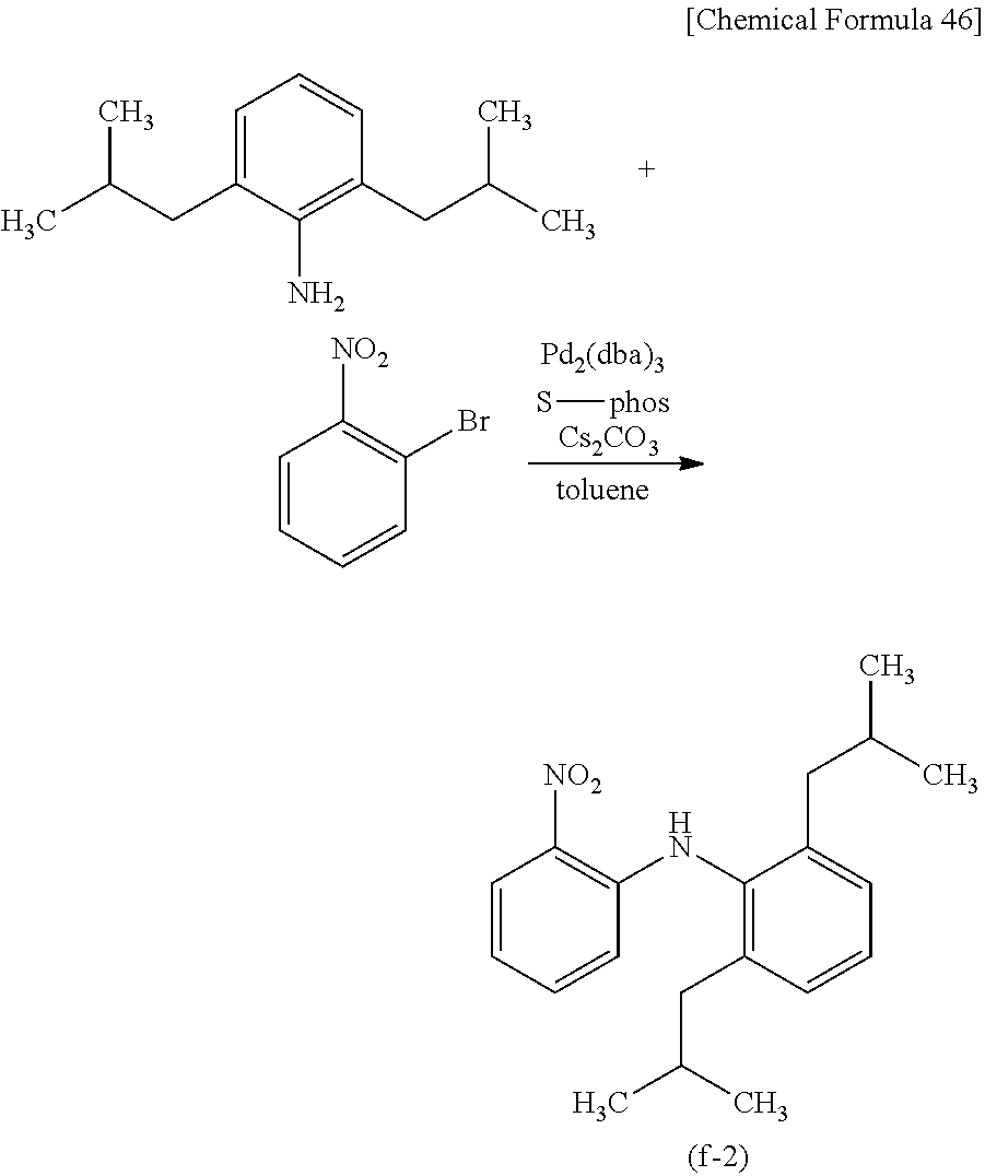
C1=C(CC(C)C)C(N)=C(CC(C)C)C=C1.C1=CC=CC(NC2=C(CC(C)C)C=CC=C2CC(C)C)=C1[NO2].C1=CC=CC(Br)=C1[NO2].S[phos].[Cs2CO3]
